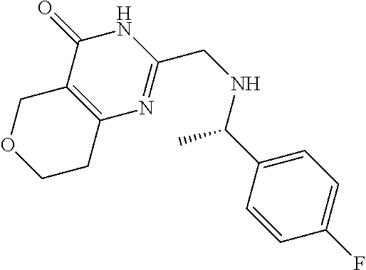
O1CCC2=C(C1)C(=O)NC(CNC(C)C1=CC=C(F)C=C1)=N2
